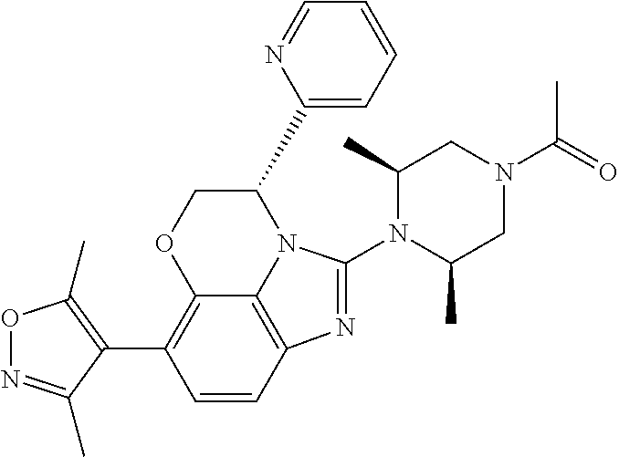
C1=CC2=C3C(=C1C1=C(C)ON=C1C)OCC(C1=CC=CC=N1)N3C(N1C(C)CN(C(=O)C)CC1C)=N2
